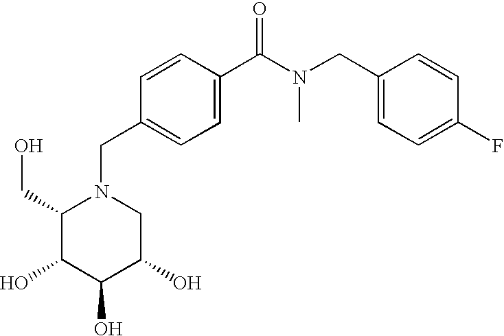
C1(CO)C(O)C(O)C(O)CN1CC1=CC=C(C(N(CC2=CC=C(F)C=C2)C)=O)C=C1
